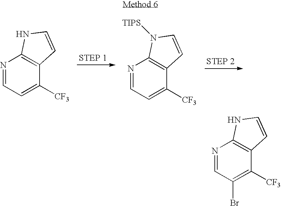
N1=CC=C([CF3])C2=C1NC=C2.N1=CC=C([CF3])C2=C1N([TIPS])C=C2.N1=CC(Br)=C([CF3])C2=C1NC=C2
